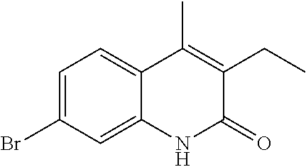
C1=C(Br)C=C2C(=C1)C(C)=C(CC)C(=O)N2
